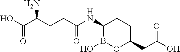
C1(NC(CCC(C(O)=O)N)=O)B(O)OC(CC(O)=O)CC1
